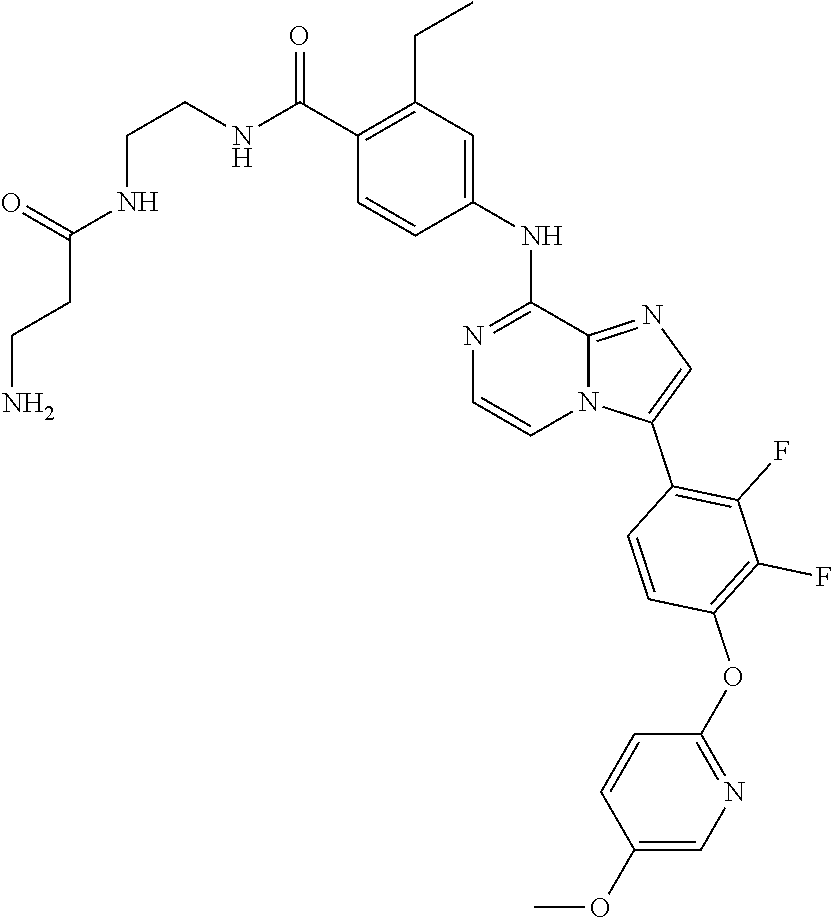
O(C1=C(F)C(F)=C(C2=CN=C3N2C=CN=C3NC2=CC(CC)=C(C(=O)NCCNC(CCN)=O)C=C2)C=C1)C1=NC=C(OC)C=C1
